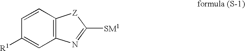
C1([R1])=CC2=C(C=C1)[Z]C([SM1])=N2
